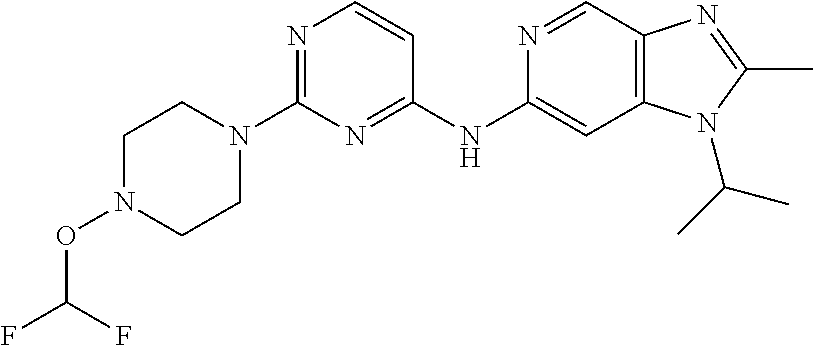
C1N(C2=NC=CC(NC3=CC4=C(C=N3)N=C(C)N4C(C)C)=N2)CCN(OC(F)F)C1
